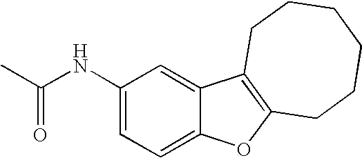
C1(NC(C)=O)=CC=C2C(=C1)C1=C(O2)CCCCCC1
